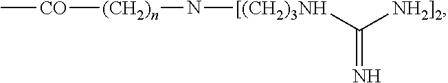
C[CO][(CH2)n]N[[(CH2)3NH]C([NH2]2])=N
